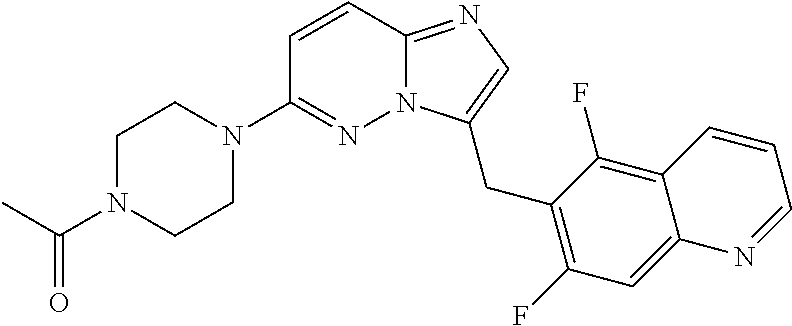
C1N(C(C)=O)CCN(C2=NN3C(=NC=C3CC3=C(F)C=C4C(=C3F)C=CC=N4)C=C2)C1
